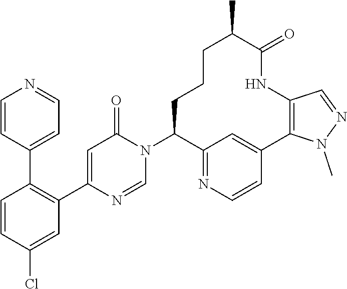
C1=CC(Cl)=CC(C2=CC(=O)N(C3C4=NC=CC(=C4)C4=C(NC(=O)C(C)CCC3)C=NN4C)C=N2)=C1C1=CC=NC=C1
